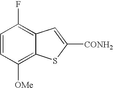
C1=CC([OMe])=C2C(=C1F)C=C([CONH2])S2
